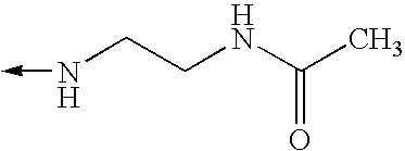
N(->C)CCNC(C)=O
